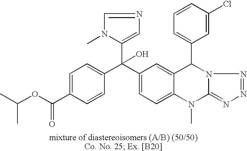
C1=C(C(OC(C)C)=O)C=CC(C(C2=CC=C3C(=C2)C(C2=CC=CC(Cl)=C2)N2C(=NN=N2)N3C)(O)C2=CN=CN2C)=C1
